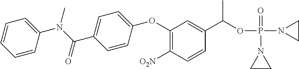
C1(OC2=CC=C(C(N(C3=CC=CC=C3)C)=O)C=C2)=C([O2N])C=CC(C(OP(N2CC2)(=O)N2CC2)C)=C1
